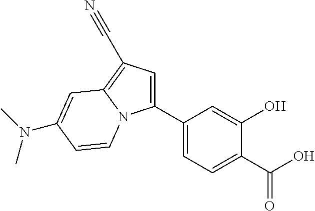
C1(C2=CC=C(C(O)=O)C(O)=C2)=CC(C#N)=C2N1C=CC(N(C)C)=C2
